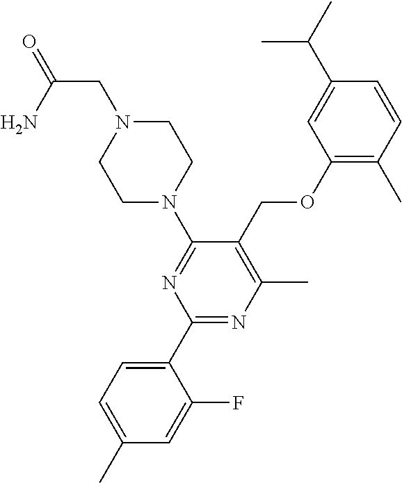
C1(OCC2=C(C)N=C(C3=CC=C(C)C=C3F)N=C2N2CCN(CC(=O)N)CC2)=C(C)C=CC(C(C)C)=C1
